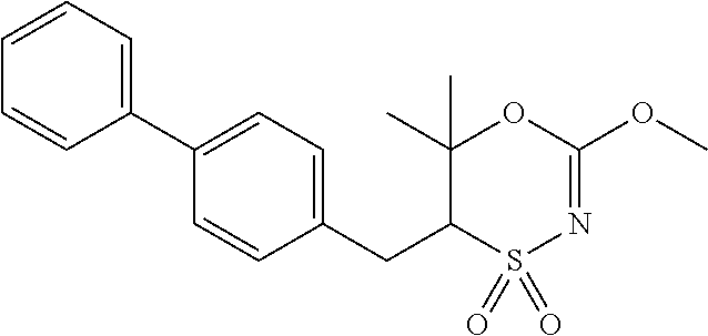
C1(C2=CC=CC=C2)=CC=C(CC2S(=O)(=O)N=C(OC)OC2(C)C)C=C1
